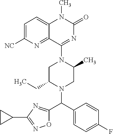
C1=C([NC])N=C2C(=C1)N(C)C(=O)N=C2N1CC(CC)N(C(C2=CC=C(F)C=C2)C2=NC(C3CC3)=NO2)CC1C
